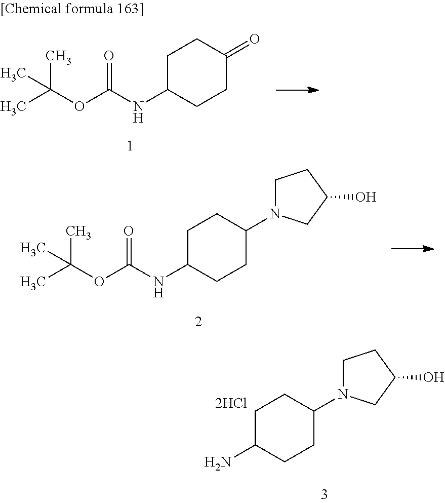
C1C(NC(OC(C)(C)C)=O)CCC(=O)C1.C1C(NC(OC(C)(C)C)=O)CCC(N2CCC(O)C2)C1.C1C(N)CCC(N2CCC(O)C2)C1
